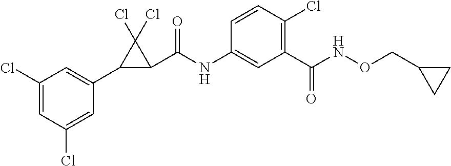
C1(Cl)=CC(Cl)=CC(C2C(C(NC3=CC(C(NOCC4CC4)=O)=C(Cl)C=C3)=O)C2(Cl)Cl)=C1
